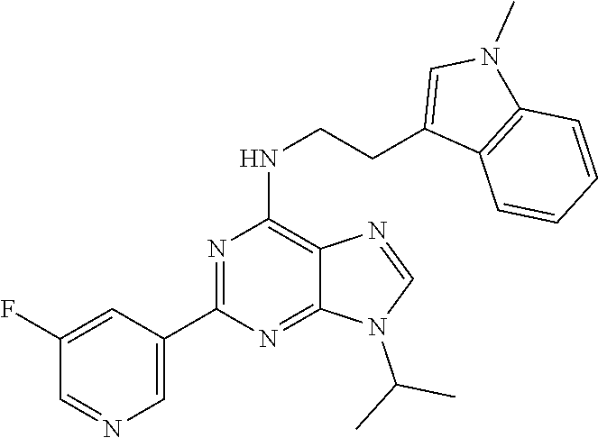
C1(C2=NC(NCCC3=CN(C)C4=C3C=CC=C4)=C3C(=N2)N(C(C)C)C=N3)=CN=CC(F)=C1
